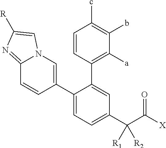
C1=CC(C2=CC(C(C([X])=O)([R2])[R1])=CC=C2C2=CN3C(=NC([R])=C3)C=C2)=C([a])C(b)=C1c
